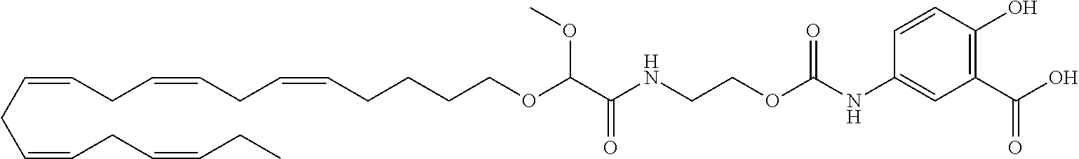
C1(C(O)=O)=C(O)C=CC(NC(OCCNC(C(OCCCCC=CCC=CCC=CCC=CCC=CCC)OC)=O)=O)=C1
